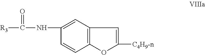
C12=C(C=C(NC([R3])=O)C=C1)C=C([C4H9-n])O2
